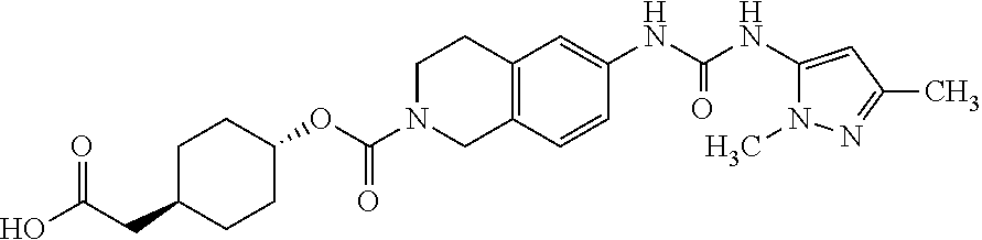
C1C(CC(O)=O)CCC(OC(N2CC3=C(CC2)C=C(NC(NC2=CC(C)=NN2C)=O)C=C3)=O)C1
